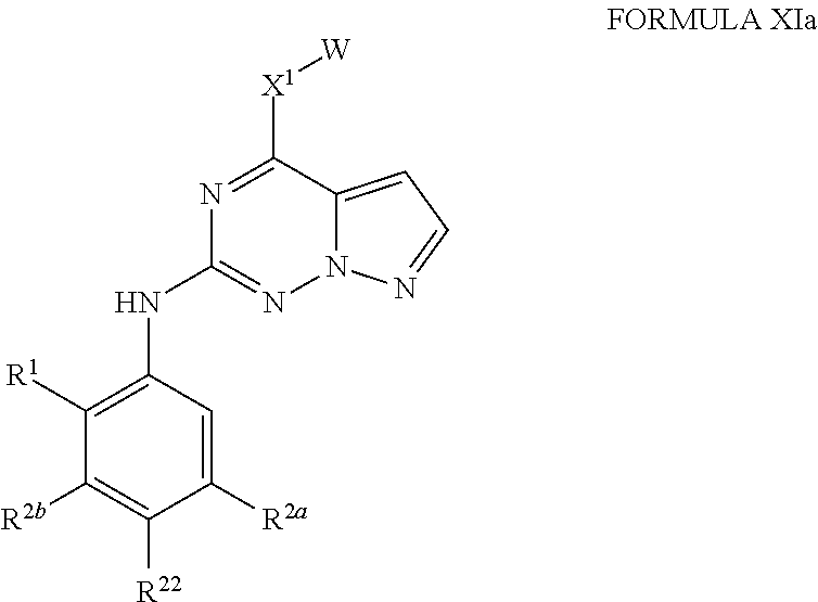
C1([R1])=C(NC2=NN3C(=CC=N3)C([X1][W])=N2)C=C([R2a])C([R22])=C1[R2b]
